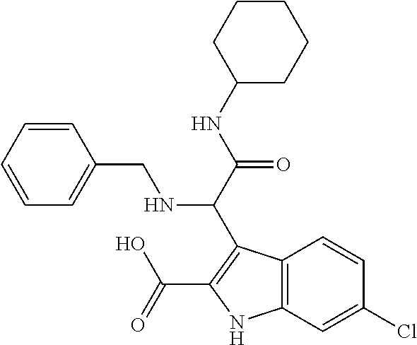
C1=CC=CC(CNC(C(NC2CCCCC2)=O)C2=C(C(=O)O)NC3=C2C=CC(Cl)=C3)=C1
